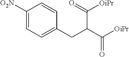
[O2N]C1=CC=C(CC(C([OiPr])=O)C(=O)[OiPr])C=C1
